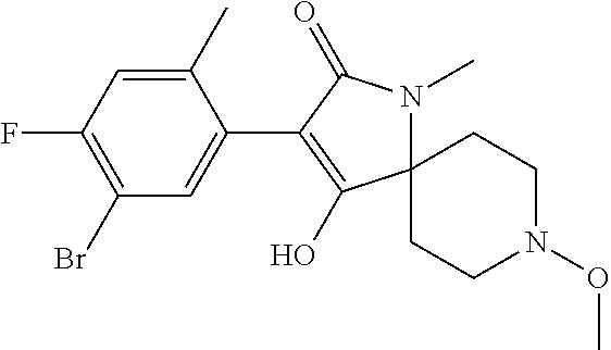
C1(C)=CC(F)=C(Br)C=C1C1=C(O)C2(N(C)C1=O)CCN(OC)CC2
